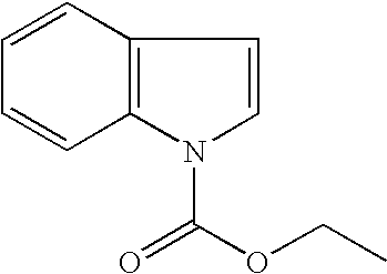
C1=CC2=C(C=C1)N(C(OCC)=O)C=C2
